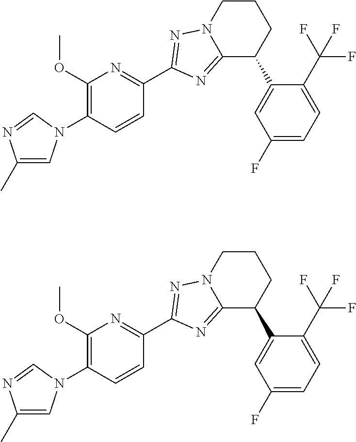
C12=NC(C3=NC(OC)=C(N4C=C(C)N=C4)C=C3)=NN1CCCC2C1=CC(F)=CC=C1C(F)(F)F.C12=NC(C3=NC(OC)=C(N4C=C(C)N=C4)C=C3)=NN1CCCC2C1=CC(F)=CC=C1C(F)(F)F
